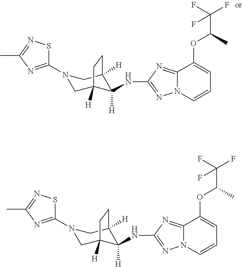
C1=CC=C(OC(C(F)(F)F)C)C2=NC(NC3([H])C4([H])CN(C5=NC(C)=NS5)CC3([H])CC4)=NN12.C1=CC=C(OC(C(F)(F)F)C)C2=NC(NC3([H])C4([H])CN(C5=NC(C)=NS5)CC3([H])CC4)=NN12
